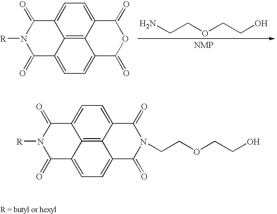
C12=CC=C3C4=C1C(=CC=C4C(=O)OC3=O)C(=O)N([R])C2=O.NCCOCCO.C12=CC=C3C4=C1C(=CC=C4C(=O)N(CCOCCO)C3=O)C(=O)N([R])C2=O
